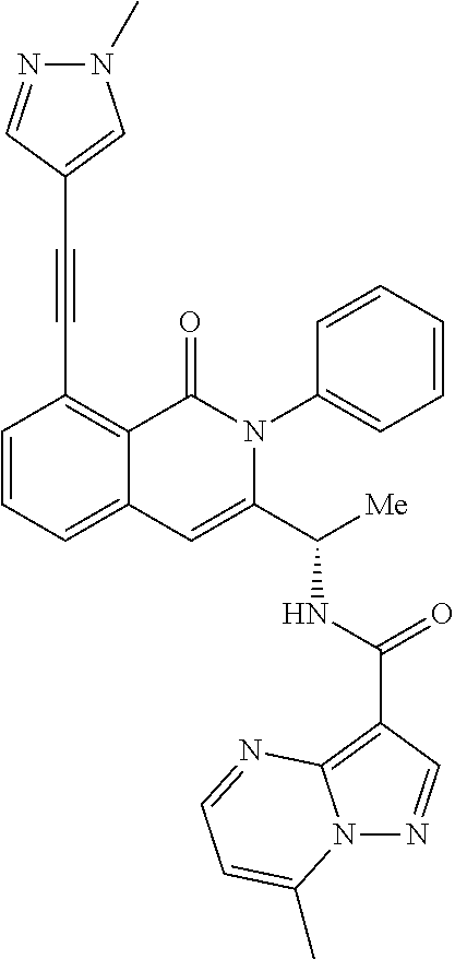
N12N=CC(C(NC(C3=CC4=CC=CC(C#CC5=CN(C)N=C5)=C4C(=O)N3C3=CC=CC=C3)[Me])=O)=C1N=CC=C2C
